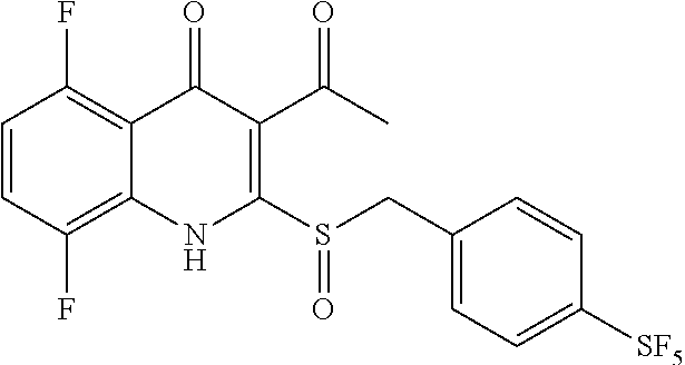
C1=CC(F)=C2NC(S(CC3=CC=C([SF5])C=C3)=O)=C(C(C)=O)C(=O)C2=C1F
